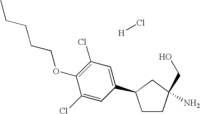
C1CC(CO)(N)CC1C1=CC(Cl)=C(OCCCCC)C(Cl)=C1.[H]Cl
